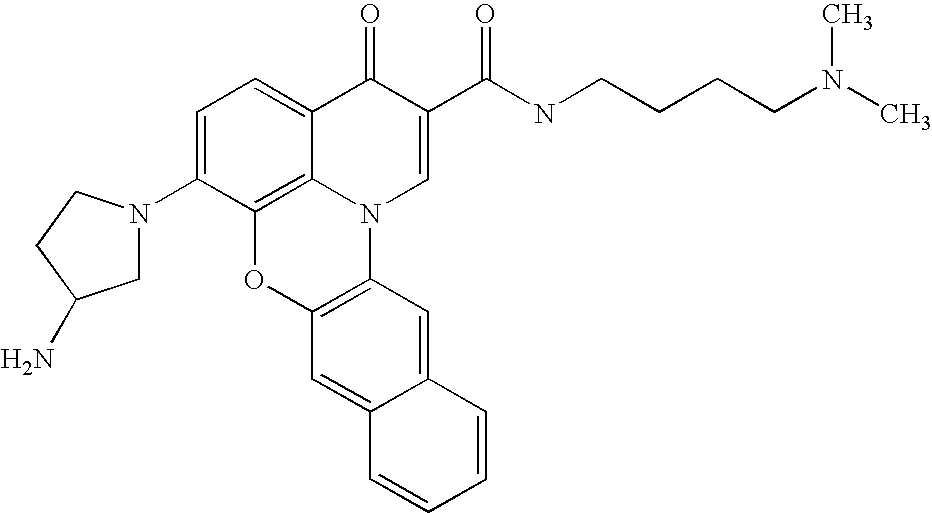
C1=C(N2CC(N)CC2)C2=C3C(=C1)C(=O)C(C(NCCCCN(C)C)=O)=CN3C1=C(O2)C=C2C(=C1)C=CC=C2
